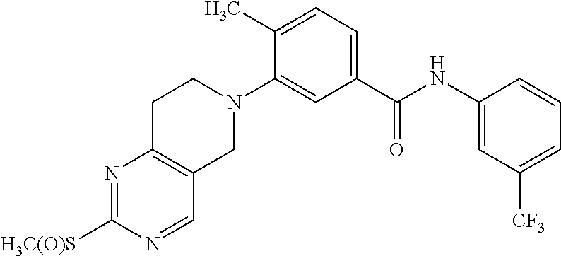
N1=C([H3C(O)S])N=CC2=C1CCN(C1=CC(C(NC3=CC([CF3])=CC=C3)=O)=CC=C1C)C2
